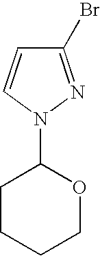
C1(Br)=NN(C2CCCCO2)C=C1
